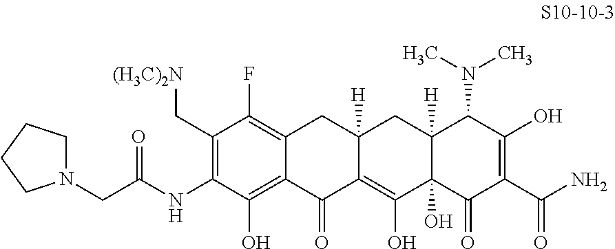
N(C1=C(C[(H3C)2N])C(F)=C2C(=C1O)C(=O)C1=C(O)C3(O)C([H])(CC1([H])C2)C(N(C)C)C(O)=C(C(N)=O)C3=O)C(CN1CCCC1)=O
